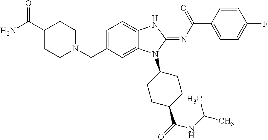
C(C1=CC=C2C(=C1)N(C1CCC(C(=O)NC(C)C)CC1)C(=NC(C1=CC=C(F)C=C1)=O)N2)N1CCC(C(N)=O)CC1
